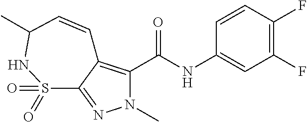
N1(C)C(C(=O)NC2=CC(F)=C(F)C=C2)=C2C(=N1)S(=O)(=O)NC(C)C=C2
